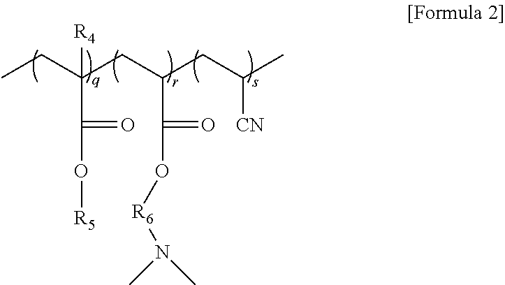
CCC(CC(CC(C)[CN])C(=O)O[R6]N(C)C)([R4])C(=O)O[R5]
